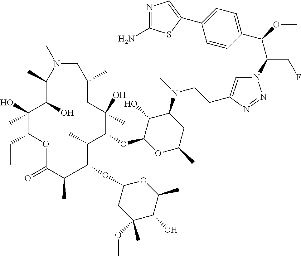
C1(C(OC)C(CF)N2C=C(CCN(C3C(O)C(OC4C(C)C(OC5CC(OC)(C)C(O)C(C)O5)C(C)C(=O)OC(CC)C(O)(C)C(O)C(C)N(C)CC(C)CC4(O)C)OC(C)C3)C)N=N2)=CC=C(C2=CN=C(N)S2)C=C1
